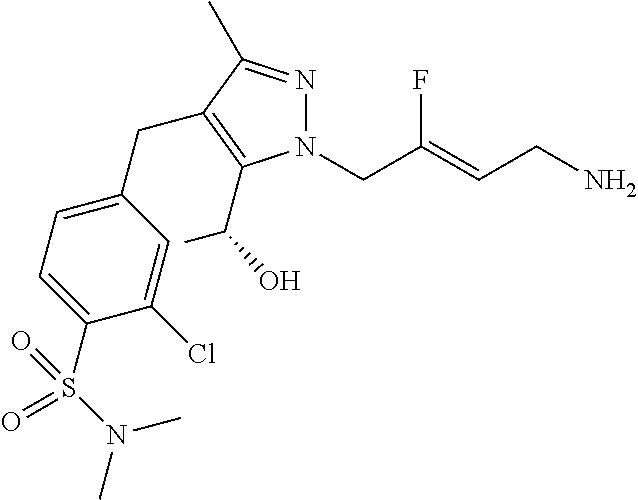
N1=C(C)C(CC2=CC=C(S(N(C)C)(=O)=O)C(Cl)=C2)=C(C(O)C)N1CC(=CCN)F
